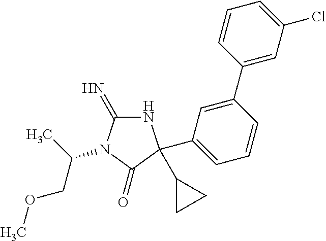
N1C(=N)N(C(COC)C)C(=O)C1(C1CC1)C1=CC=CC(C2=CC(Cl)=CC=C2)=C1
